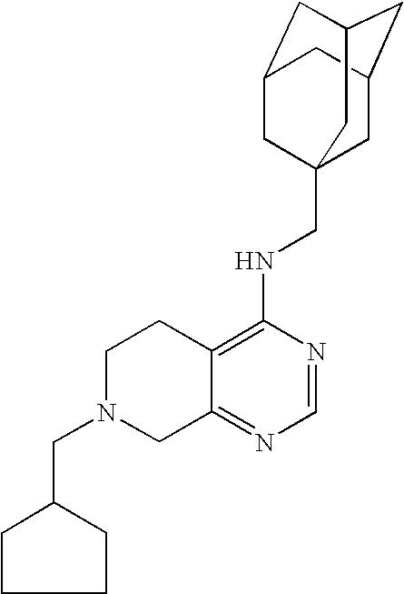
C12=C(NCC34CC5CC(CC(C3)C5)C4)N=CN=C1CN(CC1CCCC1)CC2
